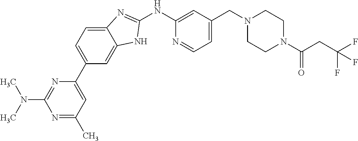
C1=C2C(=CC(C3=CC(C)=NC(N(C)C)=N3)=C1)NC(NC1=CC(CN3CCN(C(CC(F)(F)F)=O)CC3)=CC=N1)=N2
